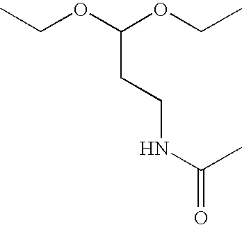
N(CCC(OCC)OCC)C(=O)C
